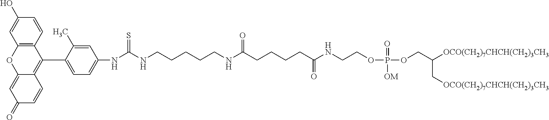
C12=C(C=CC(O)=C1)C(C1=CC=C(NC(NCCCCCNC(CCCCC(NCCOP(=O)([OM])OCC(C[OCO(CH2)7CHCH(CH2)3CH3])[OCO(CH2)7CHCH(CH2)3CH3])=O)=O)=S)C=C1C)=C1C(=CC(=O)C=C1)O2
